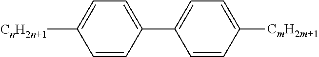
C1=CC(C2=CC=C([CmH2m+1])C=C2)=CC=C1[CnH2n+1]
